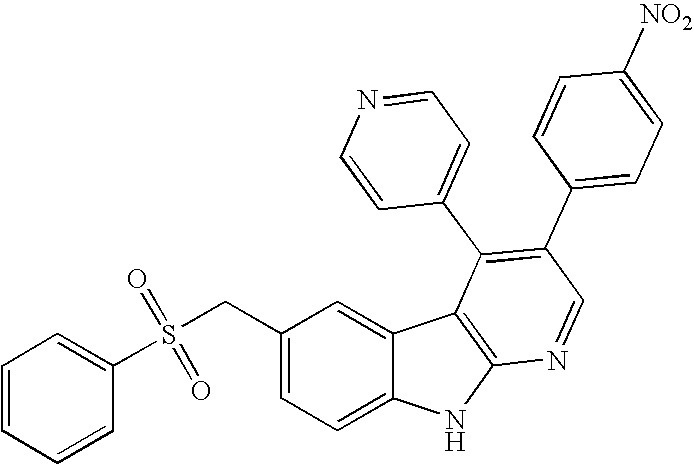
C1=CC=CC(S(CC2=CC=C3C(=C2)C2=C(N3)N=CC(C3=CC=C([NO2])C=C3)=C2C2=CC=NC=C2)(=O)=O)=C1
